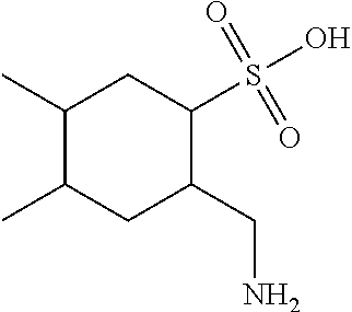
C1(C)C(C)CC(CN)C(S(O)(=O)=O)C1
